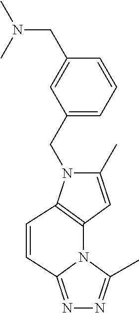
C1(C)=CC2=C(N1CC1=CC=CC(CN(C)C)=C1)C=CC1=NN=C(C)N12
